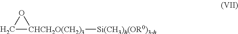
O1C[CHCH2O(CH2)3]1[Si(CH3)h(OR0)3-h]
